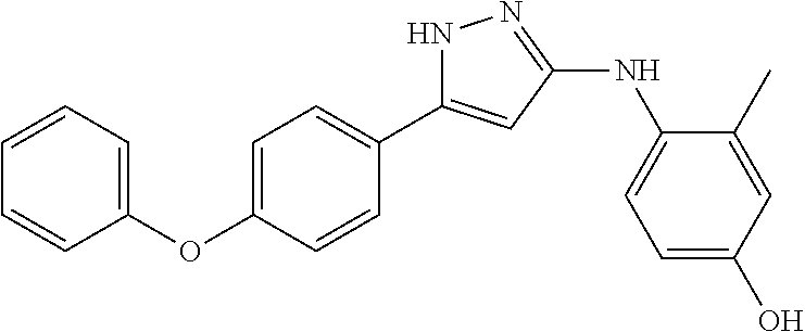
C1=C(OC2=CC=CC=C2)C=CC(C2=CC(NC3=CC=C(O)C=C3C)=NN2)=C1
